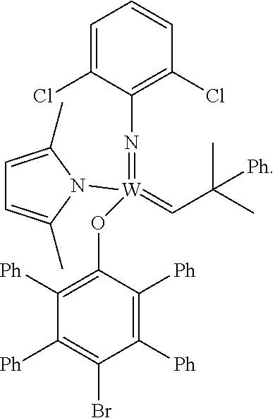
C1=C(Cl)C(N=[W](OC2=C([Ph])C([Ph])=C(Br)C([Ph])=C2[Ph])(N2C(C)=CC=C2C)=CC(C)(C)[Ph])=C(Cl)C=C1
